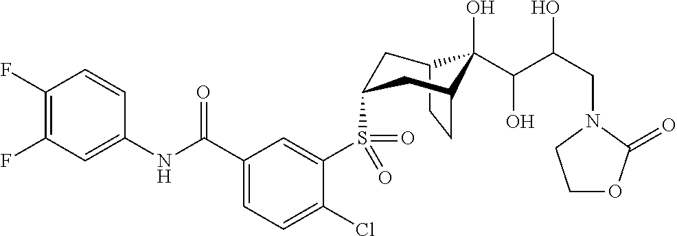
C1(F)=C(F)C=C(NC(C2=CC=C(Cl)C(S(=O)(=O)C3CC4C(O)(C(C(CN5C(=O)OCC5)O)O)C(CC4)C3)=C2)=O)C=C1
